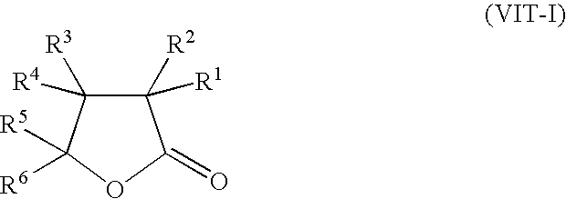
C1([R2])([R1])C([R3])([R4])C([R6])([R5])OC1=O
